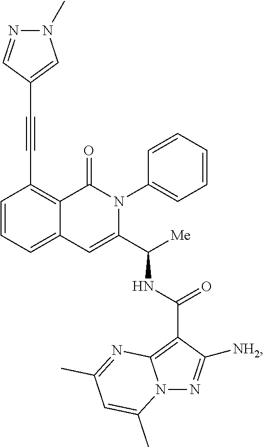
C1(C#CC2=CN(C)N=C2)=C2C(=CC=C1)C=C(C([Me])NC(C1=C3N(N=C1[NH2])C(C)=CC(C)=N3)=O)N(C1=CC=CC=C1)C2=O
